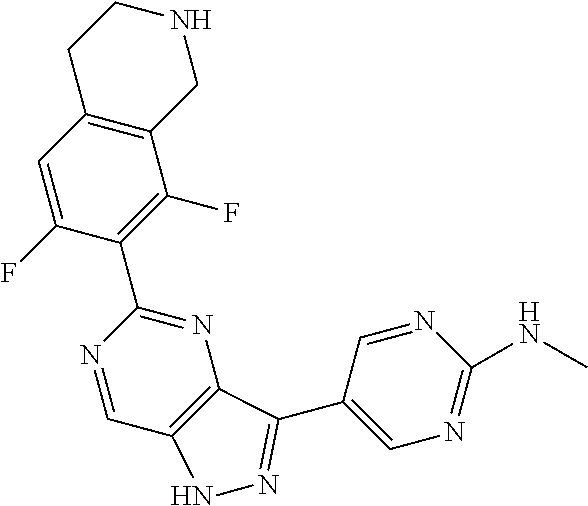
C12=C(C=C(F)C(C3=NC4=C(C=N3)NN=C4C3=CN=C(NC)N=C3)=C1F)CCNC2
